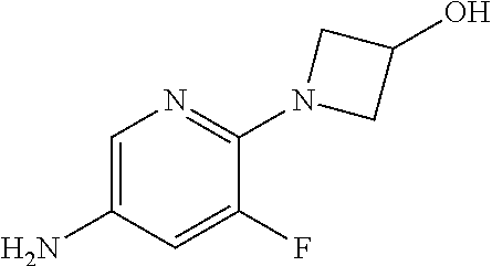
N1=C(N2CC(O)C2)C(F)=CC(N)=C1
